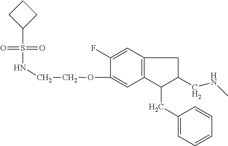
C12=C(C=C(F)C(OCCNS(=O)(=O)C3CCC3)=C1)CC(CNC)C2CC1=CC=CC=C1
